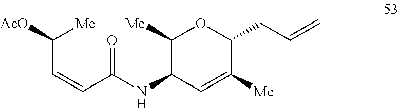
C=CCC1OC([Me])C(NC(C=CC([AcO])[Me])=O)C=C1[Me]
